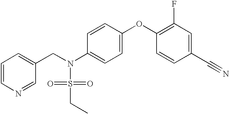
C1=CN=CC(CN(S(=O)(=O)CC)C2=CC=C(OC3=C(F)C=C(C#N)C=C3)C=C2)=C1
